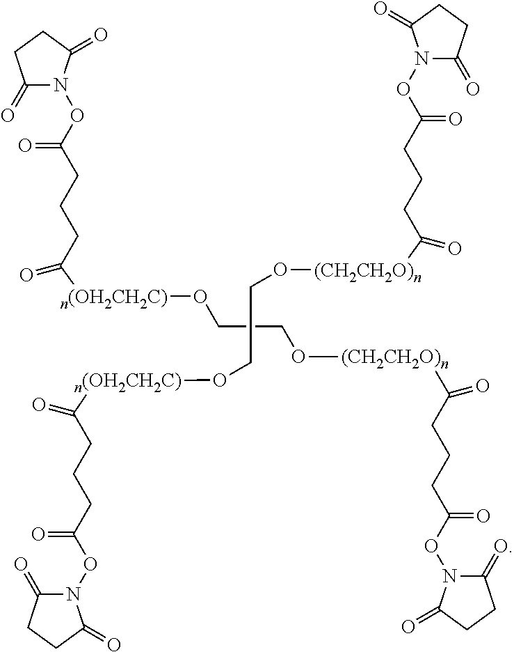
C1(=O)N(OC(CCCC([n(OH2CH2C)]OCCO[(CH2CH2O)n]C(=O)CCCC(ON2C(=O)CCC2=O)=O)=O)=O)C(=O)CC1.C1(=O)N(OC(CCCC(=O)[(CH2CH2O)n]OCCO[n(OH2CH2C)]C(=O)CCCC(ON2C(=O)CCC2=O)=O)=O)C(=O)CC1
